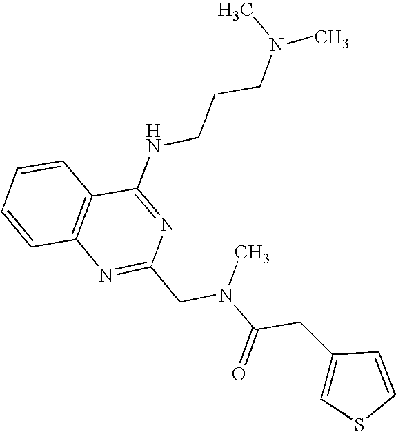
C1=CC2=C(C=C1)C(NCCCN(C)C)=NC(CN(C(CC1=CSC=C1)=O)C)=N2
